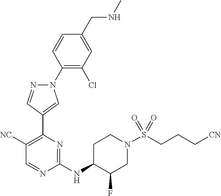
N1(C2=C(Cl)C=C(CNC)C=C2)N=CC(C2=C([NC])C=NC(NC3CCN(S(=O)(=O)CCC[CN])CC3F)=N2)=C1
